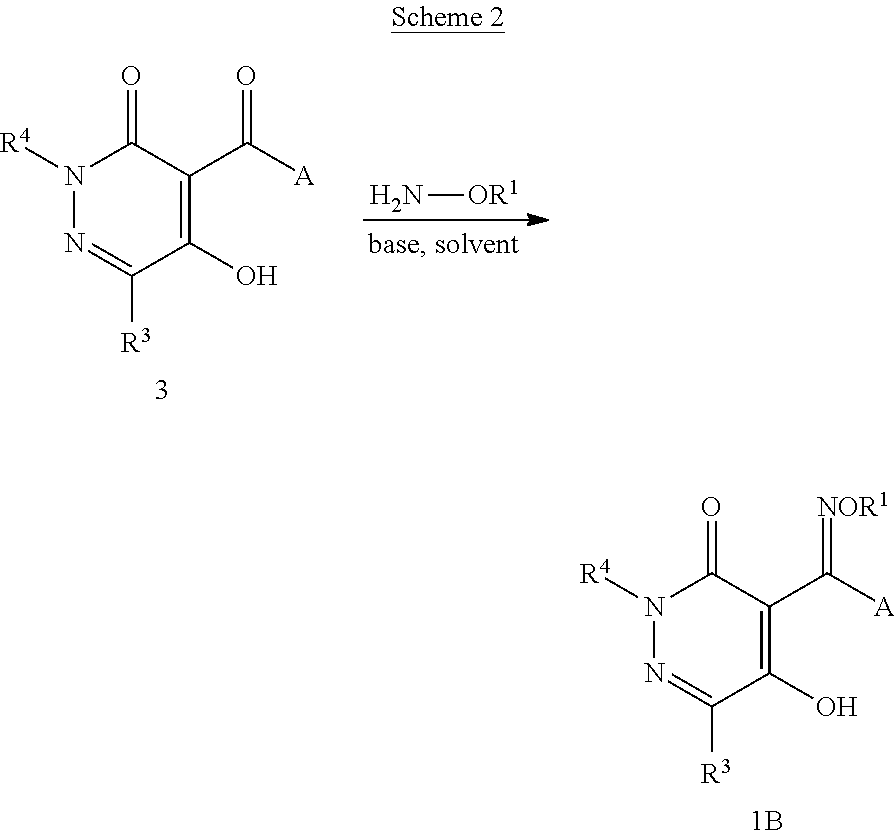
C1(O)=C(C(=[NOR1])[A])C(=O)N([R4])N=C1[R3].C1(O)=C(C(=O)[A])C(=O)N([R4])N=C1[R3].N[OR1]
